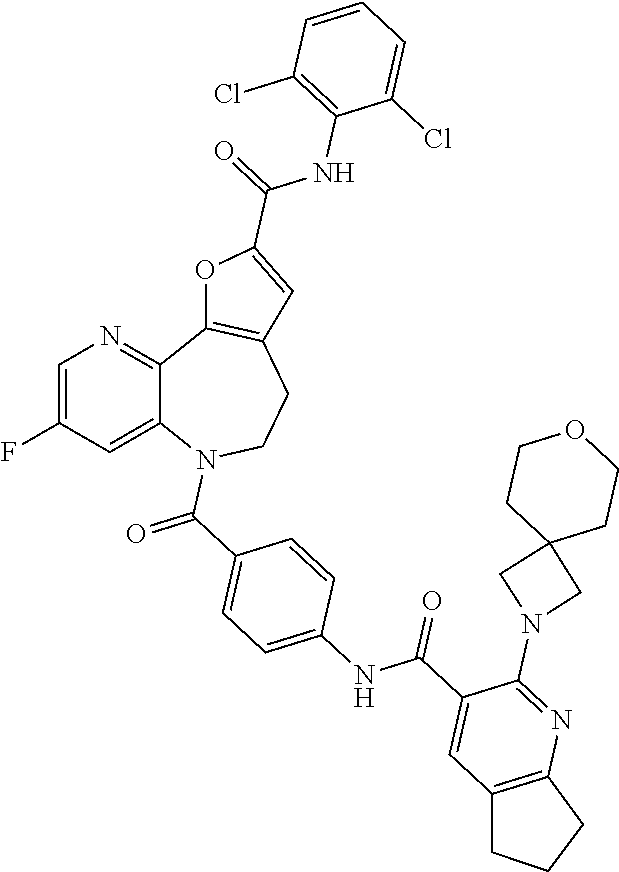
C12=CC(F)=CN=C1C1=C(CCN2C(C2=CC=C(NC(C3=CC4=C(N=C3N3CC5(C3)CCOCC5)CCC4)=O)C=C2)=O)C=C(C(=O)NC2=C(Cl)C=CC=C2Cl)O1
